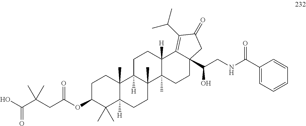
C1C(OC(CC(C(=O)O)(C)C)=O)C(C)(C)C2([H])C(C)(C1)C1([H])C(C)(CC2)C2(C)C([H])(CC1)C1=C(C(C)C)C(=O)CC1(C(CNC(C1=CC=CC=C1)=O)O)CC2
